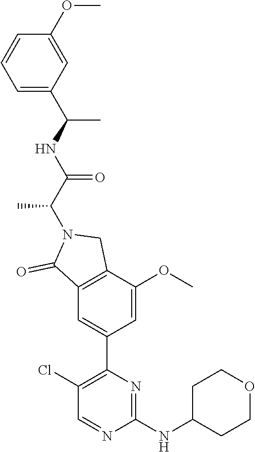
C1(NC2CCOCC2)=NC(C2=CC3=C(C(OC)=C2)CN(C(C(NC(C)C2=CC=CC(OC)=C2)=O)C)C3=O)=C(Cl)C=N1
